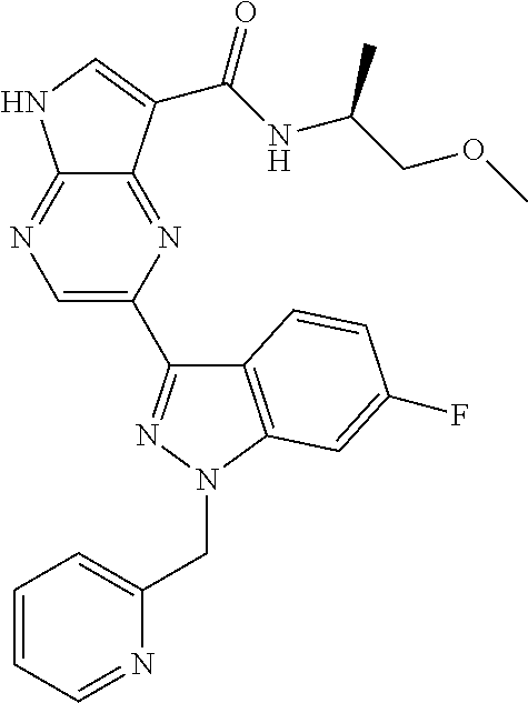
C12=NC=C(C3=NN(CC4=CC=CC=N4)C4=C3C=CC(F)=C4)N=C1C(C(NC(COC)C)=O)=CN2
